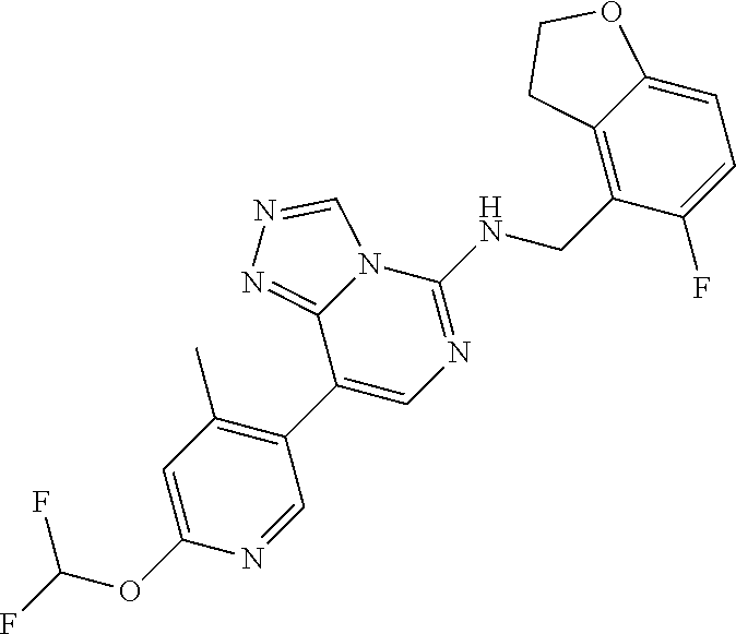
C1(OC(F)F)=CC(C)=C(C2=CN=C(NCC3=C4C(=CC=C3F)OCC4)N3C2=NN=C3)C=N1
